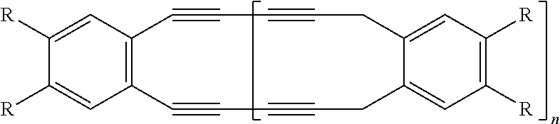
C12=C(C=C([R])C([R])=C1)C#CC#CCC1=CC([R])=C([R])C=C1CC#CC#C2
